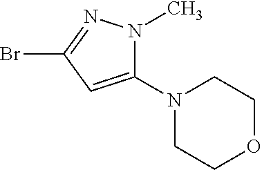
C1(N2CCOCC2)=CC(Br)=NN1C
